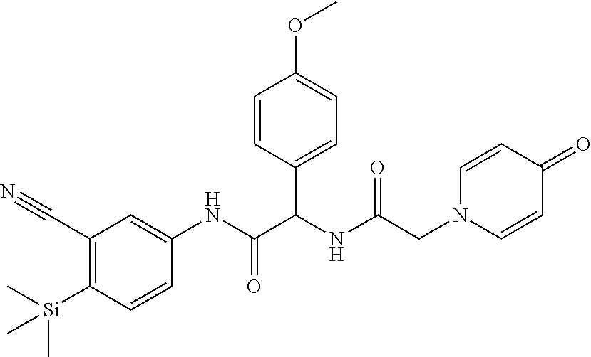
C1(C#N)=C([Si](C)(C)C)C=CC(NC(=O)C(NC(CN2C=CC(=O)C=C2)=O)C2=CC=C(OC)C=C2)=C1
